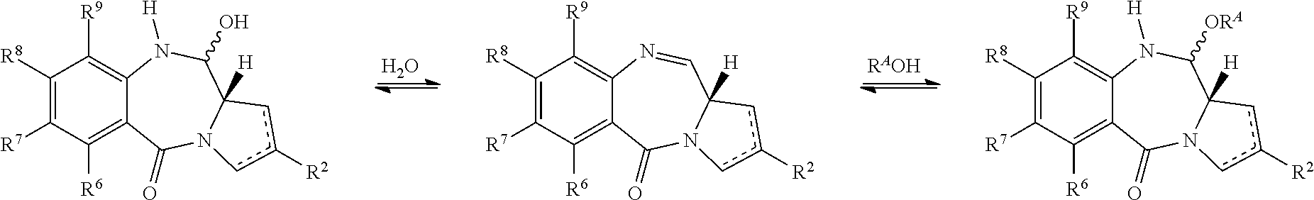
O.[RAOH].C1([R8])=C([R7])C([R6])=C2C(=C1[R9])N([H])C(O)C1([H])N(C2=O)cc([R2])c1.C1([R8])=C([R7])C([R6])=C2C(=C1[R9])N=CC1([H])N(C2=O)cc([R2])c1.C1([R8])=C([R7])C([R6])=C2C(=C1[R9])N([H])C([ORA])C1([H])N(C2=O)cc([R2])c1
